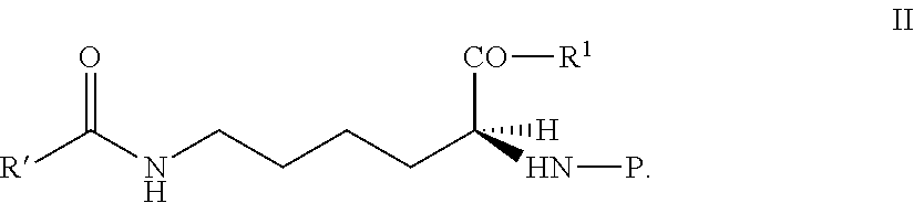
[R]C(NCCCCC(NP)([CO][R1])[H])=O
